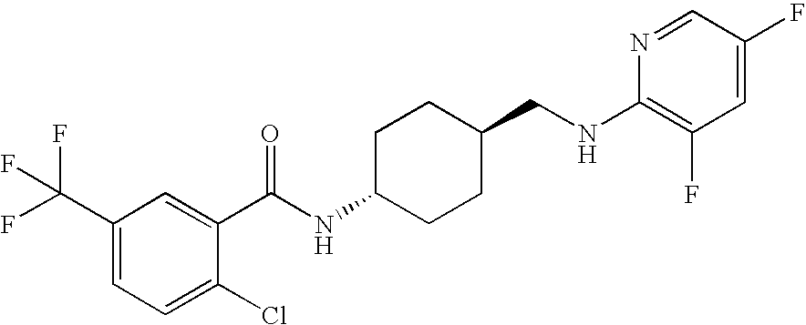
C1(C(F)(F)F)=CC=C(Cl)C(C(NC2CCC(CNC3=C(F)C=C(F)C=N3)CC2)=O)=C1
